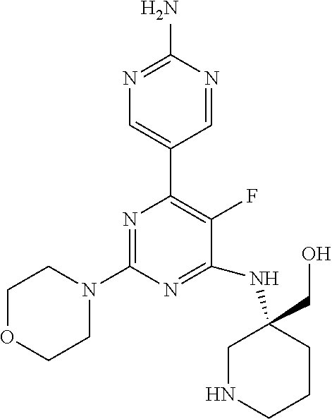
N1=C(N)N=CC(C2=C(F)C(NC3(CO)CNCCC3)=NC(N3CCOCC3)=N2)=C1
